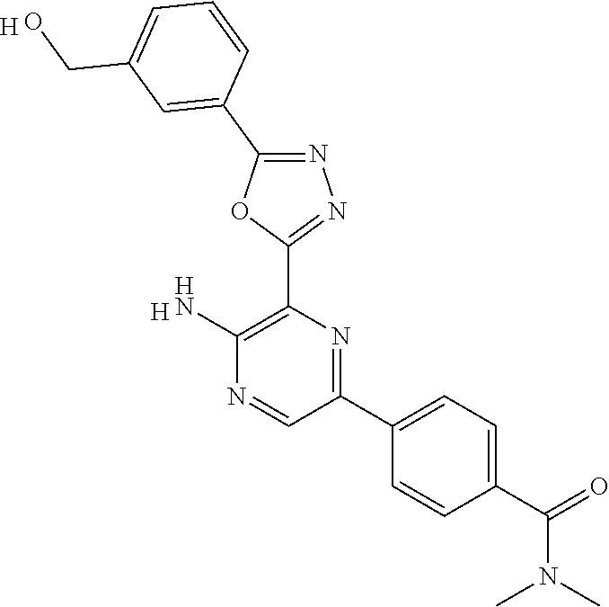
[H].C1(C2=CC=C(C(N(C)C)=O)C=C2)=NC(C2=NN=C(C3=CC(CO)=CC=C3)O2)=C(N)N=C1.[H]
